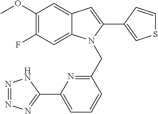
C1(OC)=C(F)C=C2C(=C1)C=C(C1=CSC=C1)N2CC1=NC(C2=NN=NN2)=CC=C1
